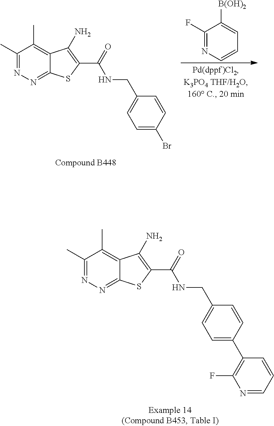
C1(F)=NC=CC=C1[B(OH)2].CC1=NN=C2C(=C1C)C(N)=C(C(=O)NCC1=CC=C(Br)C=C1)S2.CC1=NN=C2C(=C1C)C(N)=C(C(=O)NCC1=CC=C(C3=C(F)N=CC=C3)C=C1)S2
